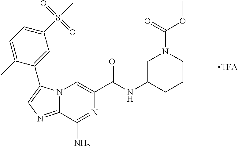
N12C(=NC=C1C1=CC(S(C)(=O)=O)=CC=C1C)C(N)=NC(C(NC1CCCN(C(OC)=O)C1)=O)=C2
